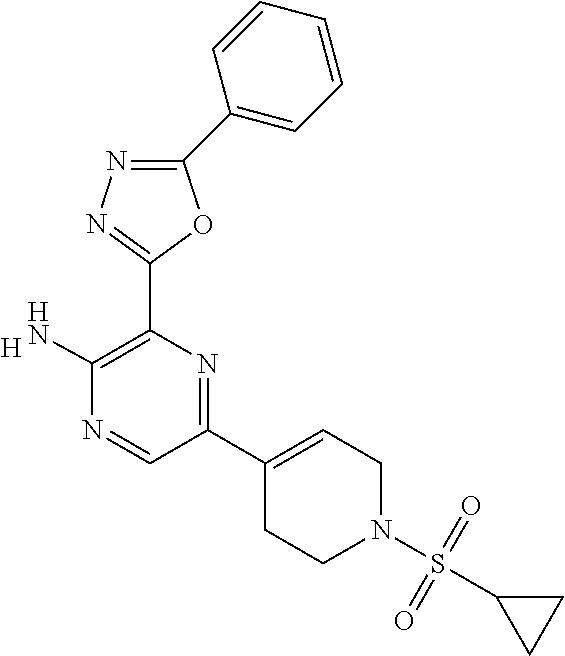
[H].C1(C2=C(N)N=CC(C3=CCN(S(C4CC4)(=O)=O)CC3)=N2)=NN=C(C2=CC=CC=C2)O1
